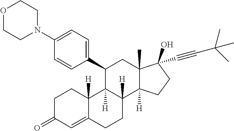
[H]C12C([H])(C(C3=CC=C(N4CCOCC4)C=C3)CC3(C)C(O)(C#CC(C)(C)C)CCC31[H])C1([H])C(=CC(=O)CC1)CC2
